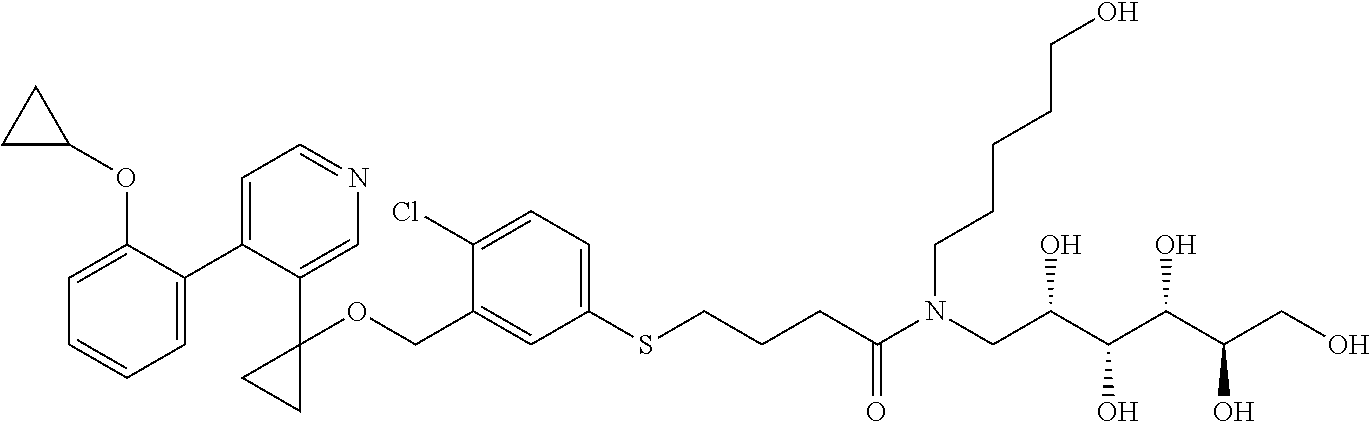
C1=C(COC2(C3=CN=CC=C3C3=CC=CC=C3OC3CC3)CC2)C(Cl)=CC=C1SCCCC(N(CC(C(C(C(CO)O)O)O)O)CCCCCO)=O
